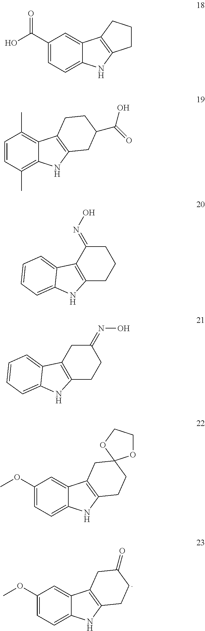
C1(OC)=CC=C2C(=C1)C1=C(N2)CCC(=O)C1.C1(C(O)=O)=CC=C2C(=C1)C1=C(N2)CCC1.C1=CC(C)=C2C(=C1C)C1=C(N2)CC(C(O)=O)CC1.C12=C(C(=NO)CCC1)C1=CC=CC=C1N2.C12=C(CC(=NO)CC1)C1=CC=CC=C1N2.C1(OC)=CC=C2C(=C1)C1=C(N2)CCC2(C1)OCCO2
